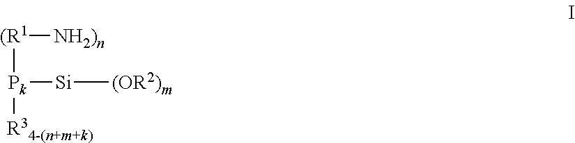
[(R1]([Pk]([R34-(n+m+k)])[Si][(OR2)m])[NH2)n]
